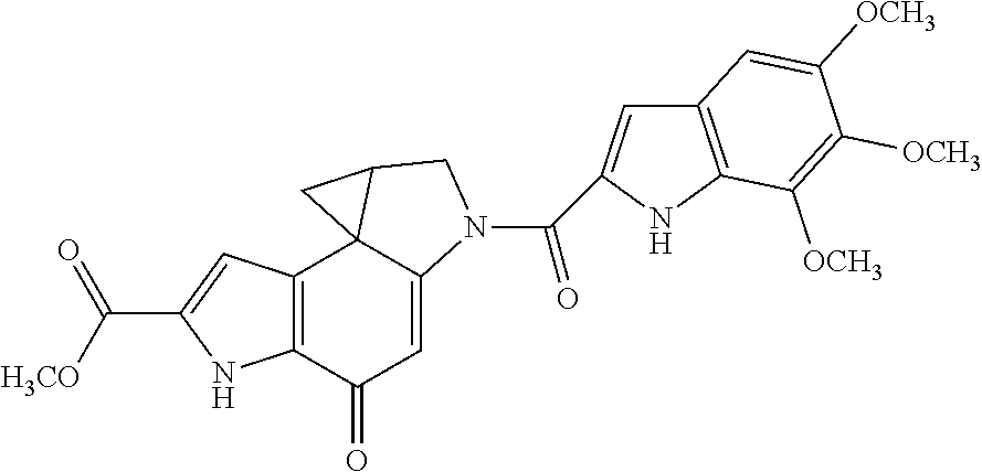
C12=C(C(=O)C=C3C14C(CN3C(=O)C1=CC3=C(N1)C([OCH3])=C([OCH3])C([OCH3])=C3)C4)NC(C([H3CO])=O)=C2
